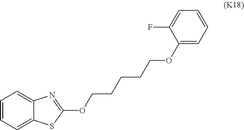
C1=CC=C2C(=C1)N=C(OCCCCCOC1=CC=CC=C1F)S2
